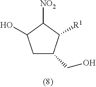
C1C(CO)C([R1])C([NO2])C1O
